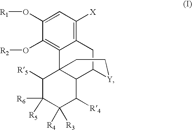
C12=C([X])C=C(O[R1])C(O[R2])=C1C13C(C(C2)[Y]CC1)C([R4])C([R4])([R3])C([R5])([R6])C3[R5]
